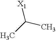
C(C)(C)[X1]
